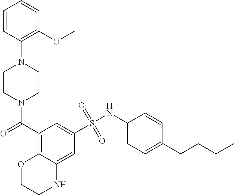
N1(C(C2=C3C(=CC(S(NC4=CC=C(CCCC)C=C4)(=O)=O)=C2)NCCO3)=O)CCN(C2=C(OC)C=CC=C2)CC1
